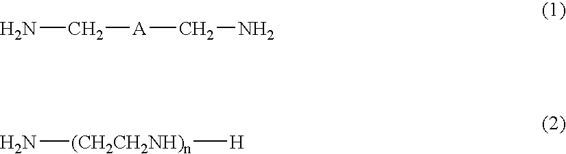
N[(CH2CH2NH)n][H].NC[A]CN
